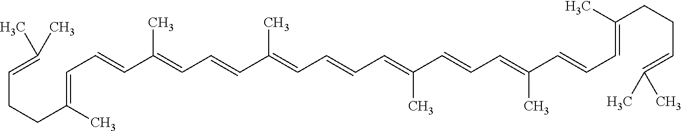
C(CCC(=CC=CC(=CC=CC(=CC=CC=C(C=CC=C(C=CC=C(CCC=C(C)C)C)C)C)C)C)C)=C(C)C
